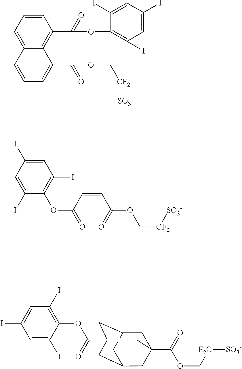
C1=CC=C2C(=C1C(=O)OC1=C(I)C=C(I)C=C1I)C(C(OC[CF2][SO3-])=O)=CC=C2.C1=C(I)C=C(I)C(OC(=O)C=CC(OC[CF2][SO3-])=O)=C1I.C1(I)=C(OC(=O)C23CC4CC(C(OC[F2C][SO3-])=O)(CC(C2)C4)C3)C(I)=CC(I)=C1
